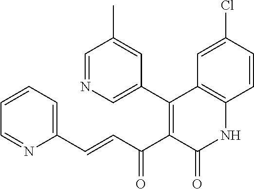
C1=NC=C(C2=C(C(C=CC3=CC=CC=N3)=O)C(=O)NC3=C2C=C(Cl)C=C3)C=C1C
